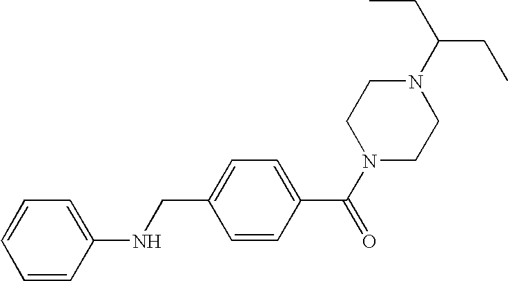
N1(C(CC)CC)CCN(C(C2=CC=C(CNC3=CC=CC=C3)C=C2)=O)CC1
